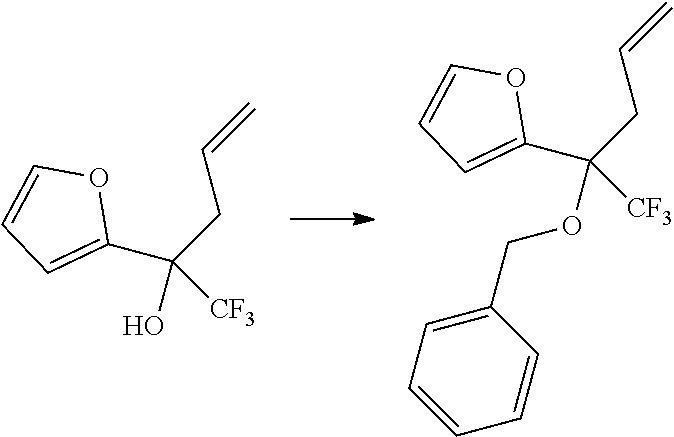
C(CC=C)(OCC1=CC=CC=C1)([CF3])C1=CC=CO1.C(CC=C)(O)([CF3])C1=CC=CO1
